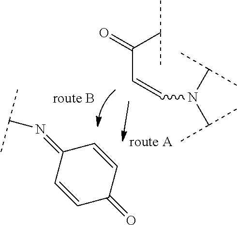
C1(=NC(C)C)C=CC(=O)C=C1.C(C=CN(C(C)C)C(C)C)(=O)C(C)C.[route A].[route B]
